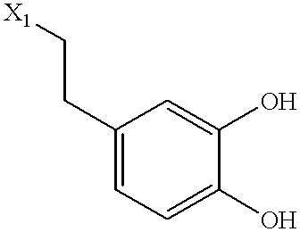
C1(CC[X1])=CC=C(O)C(O)=C1
